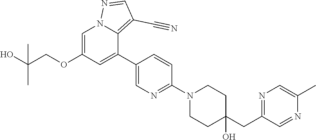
C1=C(OCC(O)(C)C)C=C(C2=CN=C(N3CCC(CC4=NC=C(C)N=C4)(O)CC3)C=C2)C2=C(C#N)C=NN12
